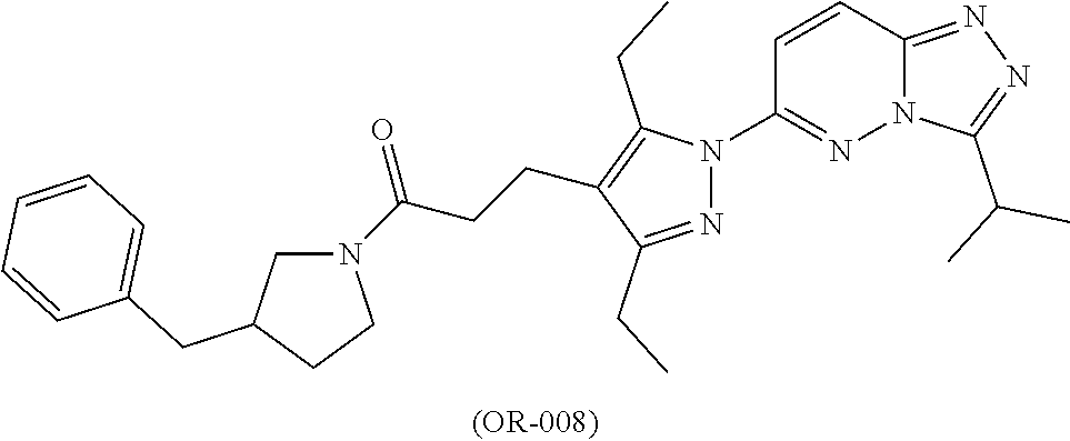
C12=NN=C(C(C)C)N1N=C(N1N=C(CC)C(CCC(N3CC(CC4=CC=CC=C4)CC3)=O)=C1CC)C=C2
